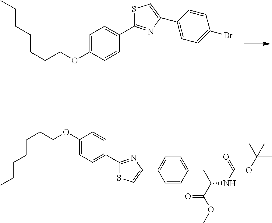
C1=C(OCCCCCCC)C=CC(C2=NC(C3=CC=C(Br)C=C3)=CS2)=C1.C1(OCCCCCCC)=CC=C(C2=NC(C3=CC=C(CC(NC(OC(C)(C)C)=O)C(OC)=O)C=C3)=CS2)C=C1
